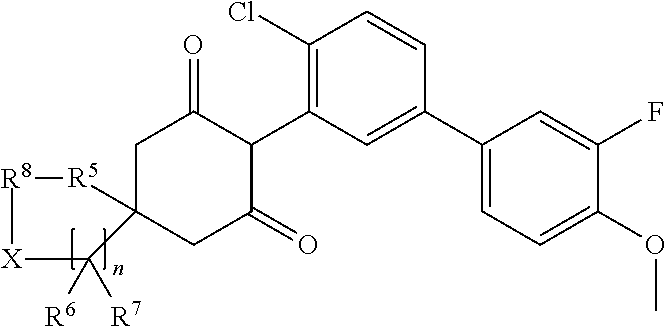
C1C2(CC(=O)C(C3=C(Cl)C=CC(C4=CC=C(OC)C(F)=C4)=C3)C1=O)[R5][R8][X]C2([R6])[R7]
